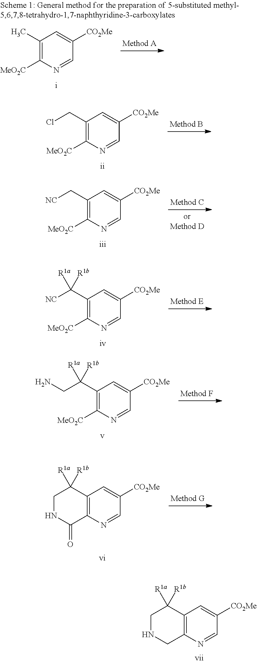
C1(CCl)=C([MeO2C])N=CC([CO2Me])=C1.C1(C[NC])=C([MeO2C])N=CC([CO2Me])=C1.C1(C([NC])([R1b])[R1a])=C([MeO2C])N=CC([CO2Me])=C1.C1(C(CN)([R1b])[R1a])=C([MeO2C])N=CC([CO2Me])=C1.C12=C(N=CC([CO2Me])=C1)C(=O)NCC2([R1b])[R1a].C12=C(N=CC([CO2Me])=C1)CNCC2([R1b])[R1a].C1(C)=C([MeO2C])N=CC([CO2Me])=C1
